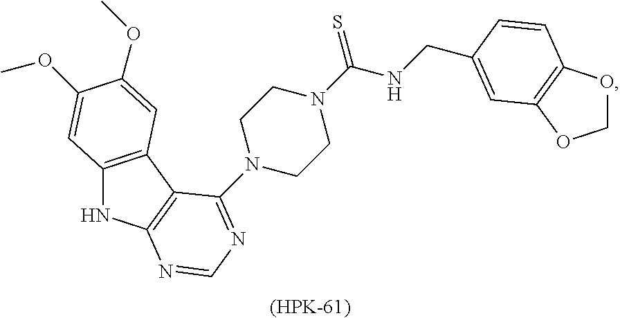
C12=C(C3=C(N1)N=CN=C3N1CCN(C(=S)NCC3=CC4=C(OCO4)C=C3)CC1)C=C(OC)C(OC)=C2.[(HPK-61)]
